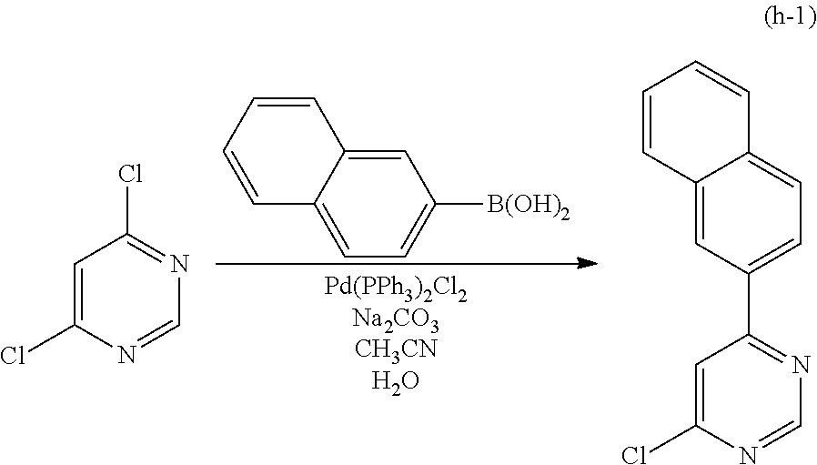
C1=C2C(=CC=C1[B(OH)2])C=CC=C2.C1=C(Cl)N=CN=C1Cl.C12=CC(C3=NC=NC(Cl)=C3)=CC=C1C=CC=C2
